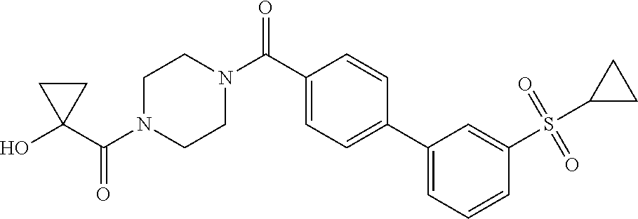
OC1(C(N2CCN(C(=O)C3=CC=C(C4=CC=CC(S(C5CC5)(=O)=O)=C4)C=C3)CC2)=O)CC1
